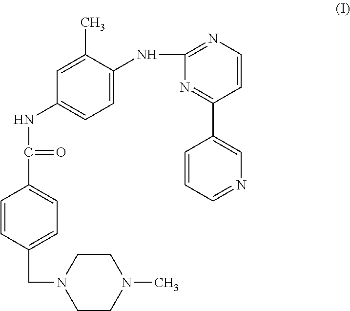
C1=CC(CN2CCN(C)CC2)=CC=C1C(=O)NC1=CC=C(NC2=NC=CC(C3=CN=CC=C3)=N2)C(C)=C1
